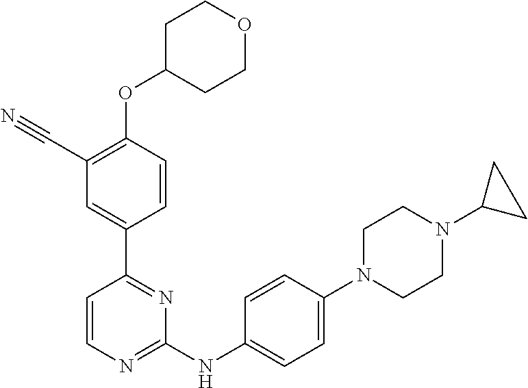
C1=CN=C(NC2=CC=C(N3CCN(C4CC4)CC3)C=C2)N=C1C1=CC(C#N)=C(OC2CCOCC2)C=C1
